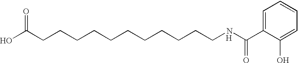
C(CCCCCCCCCCNC(C1=CC=CC=C1O)=O)C(O)=O.[H]
